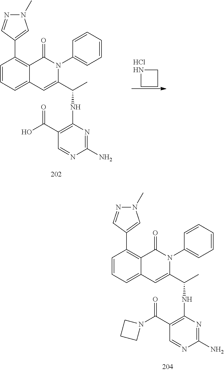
C1=CC=C2C(=C1C1=CN(C)N=C1)C(=O)N(C1=CC=CC=C1)C(C(C)NC1=C(C(O)=O)C=NC(N)=N1)=C2.N1CCC1.Cl.C1=CC=C2C(=C1C1=CN(C)N=C1)C(=O)N(C1=CC=CC=C1)C(C(C)NC1=C(C(N3CCC3)=O)C=NC(N)=N1)=C2
